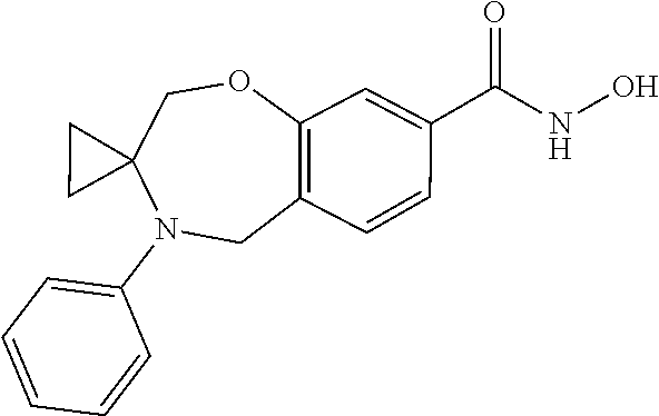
N(O)C(C1=CC2=C(C=C1)CN(C1=CC=CC=C1)C1(CC1)CO2)=O
